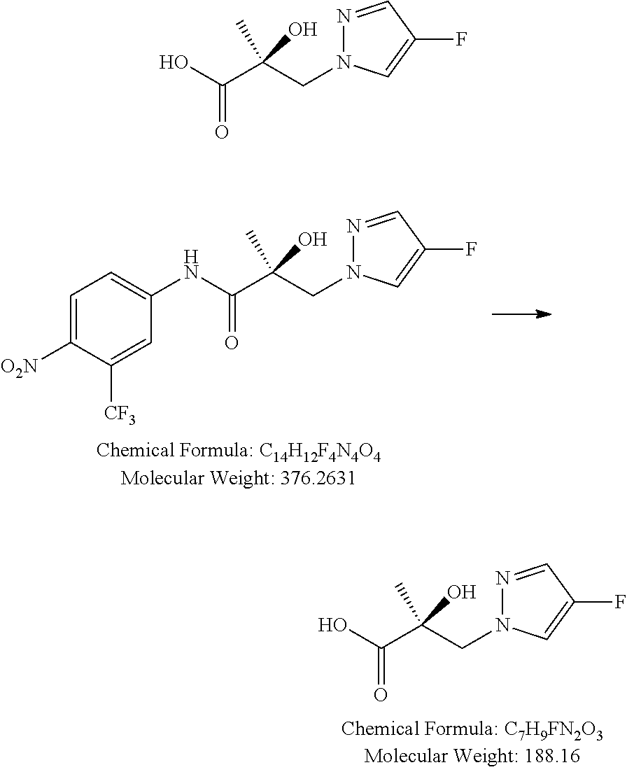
C1=C([O2N])C([CF3])=CC(NC(C(CN2N=CC(F)=C2)(O)C)=O)=C1.OC(C(CN1N=CC(F)=C1)(O)C)=O.OC(C(CN1N=CC(F)=C1)(O)C)=O
